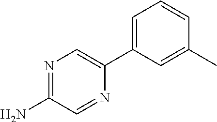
N1=C(N)C=NC(C2=CC=CC(C)=C2)=C1
